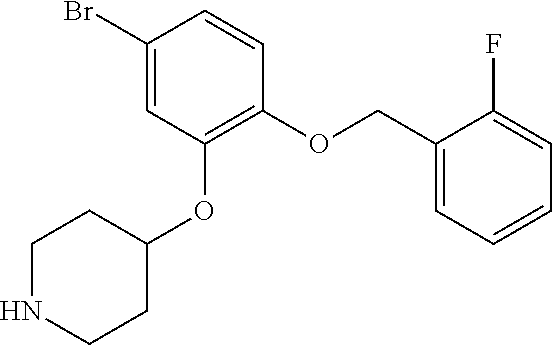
C1(Br)=CC(OC2CCNCC2)=C(OCC2=CC=CC=C2F)C=C1
